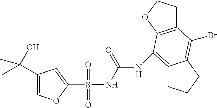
C1=C(C(O)(C)C)C=C(S(NC(=O)NC2=C3CCCC3=C(Br)C3=C2OCC3)(=O)=O)O1
